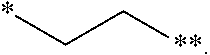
*CC[**]
